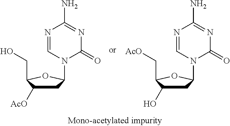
C1C([AcO])C(CO)OC1N1C(=O)N=C(N)N=C1.C1C(O)C(C[AcO])OC1N1C(=O)N=C(N)N=C1
